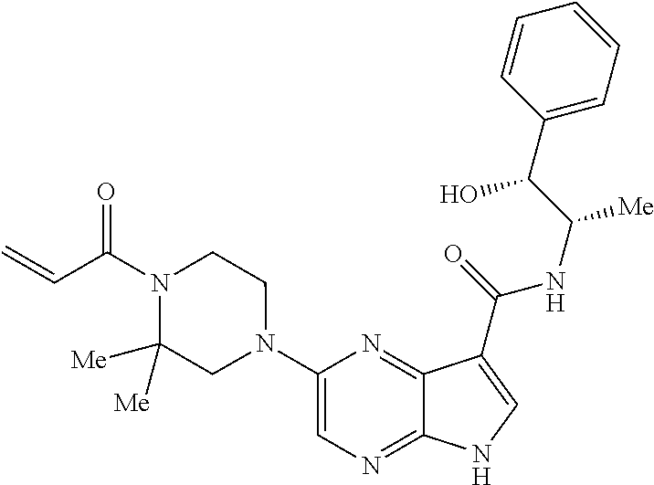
C1(N2CCN(C(C=C)=O)C([Me])([Me])C2)=CN=C2C(=N1)C(C(=O)NC([Me])C(O)C1=CC=CC=C1)=CN2
